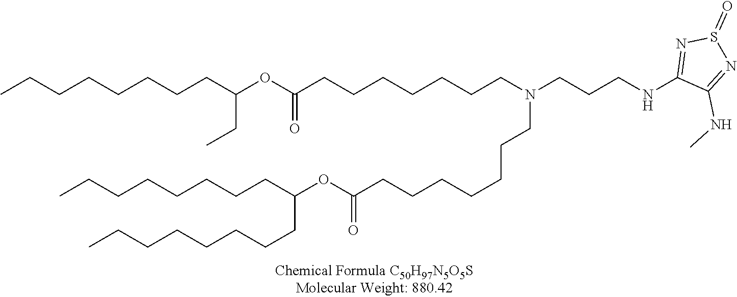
CCCCCCCCC(OC(CCCCCCCN(CCCNC1=NS(=O)N=C1NC)CCCCCCCC(OC(CCCCCCCC)CCCCCCCC)=O)=O)CC
